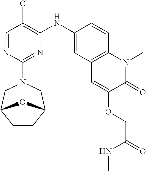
C1=NC(N2CC3CCC(C2)O3)=NC(NC2=CC3=C(C=C2)N(C)C(=O)C(OCC(NC)=O)=C3)=C1Cl
